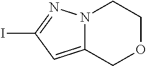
C12=CC(I)=NN1CCOC2
